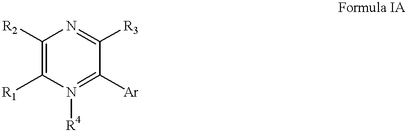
C1([R2])=C([R1])N([R4])=C([Ar])C([R3])=N1
